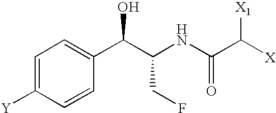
C1=C([Y])C=CC(C(C(NC(C([X])[X1])=O)CF)O)=C1
